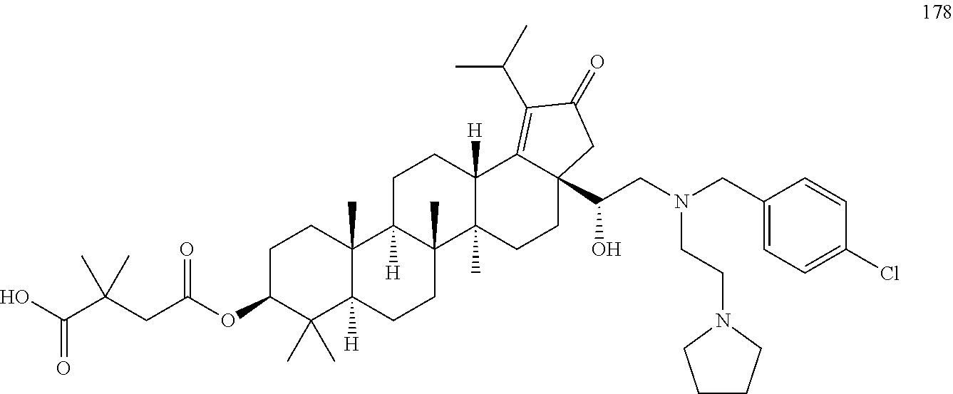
C1C(OC(CC(C(O)=O)(C)C)=O)C(C)(C)C2([H])C(C)(C1)C1([H])C(C)(CC2)C2(C)C([H])(CC1)C1=C(C(C)C)C(=O)CC1(C(CN(CC1=CC=C(Cl)C=C1)CCN1CCCC1)O)CC2
